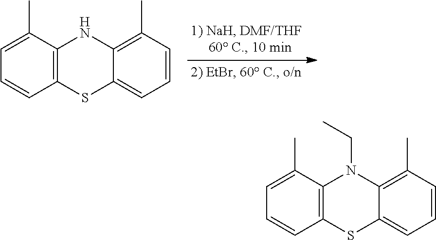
C1=C(C)C2=C(C=C1)SC1=CC=CC(C)=C1N2.C1=C(C)C2=C(C=C1)SC1=CC=CC(C)=C1N2CC
